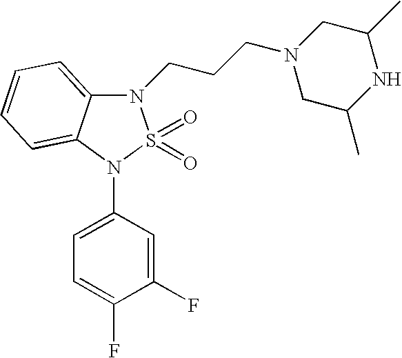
N1(CCCN2CC(C)NC(C)C2)C2=CC=CC=C2N(C2=CC=C(F)C(F)=C2)S1(=O)=O
